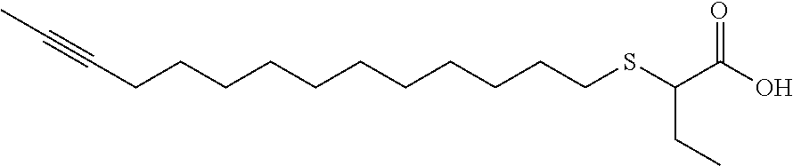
C(CCCCCCCCCCCSC(C(O)=O)CC)#CC
